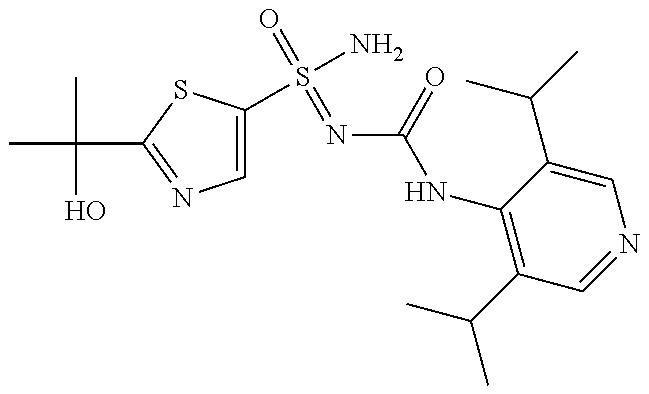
C1(NC(N=S(=O)(N)C2=CN=C(C(C)(C)O)S2)=O)=C(C(C)C)C=NC=C1C(C)C
